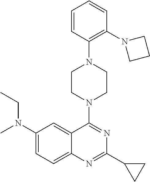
C1(N(C)CC)=CC=C2C(=C1)C(N1CCN(C3=C(N4CCC4)C=CC=C3)CC1)=NC(C1CC1)=N2
